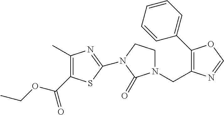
C1(C)=C(C(OCC)=O)SC(N2CCN(CC3=C(C4=CC=CC=C4)OC=N3)C2=O)=N1
